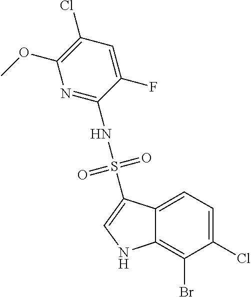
FC1=CC(Cl)=C(OC)N=C1NS(C1=CNC2=C(Br)C(Cl)=CC=C12)(=O)=O
